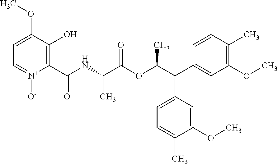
C1=C(OC)C(O)=C(C(NC(C(OC(C(C2=CC(OC)=C(C)C=C2)C2=CC=C(C)C(OC)=C2)C)=O)C)=O)[N+]([O-])=C1
